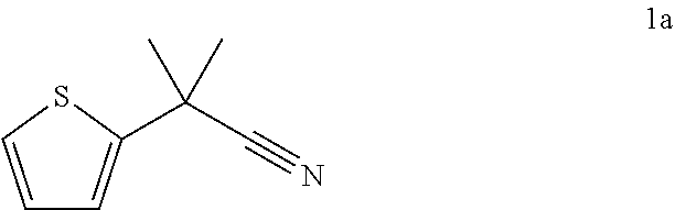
C1=CSC(C(C#N)(C)C)=C1
